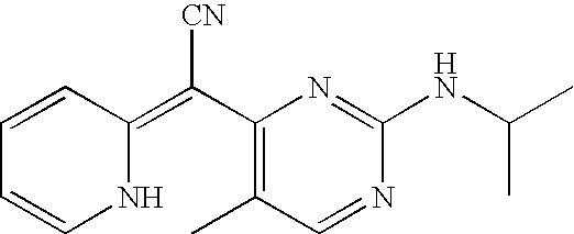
C1=CC(=C(C2=C(C)C=NC(NC(C)C)=N2)[CN])NC=C1
